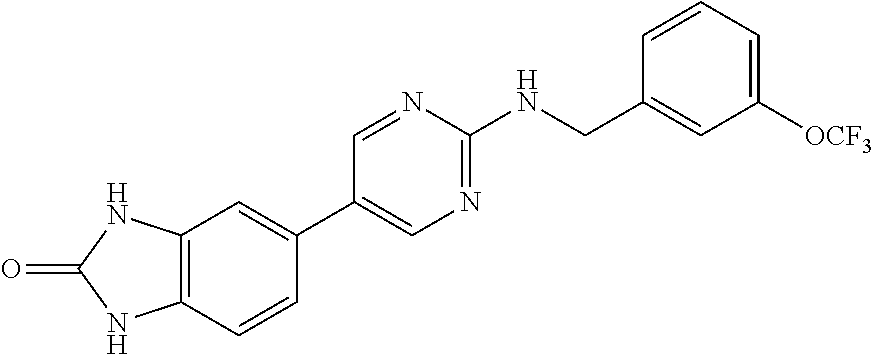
C12=C(C=CC(C3=CN=C(NCC4=CC([OCF3])=CC=C4)N=C3)=C1)NC(=O)N2
